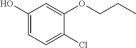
C1(O)=CC=C(Cl)C(OCCC)=C1
